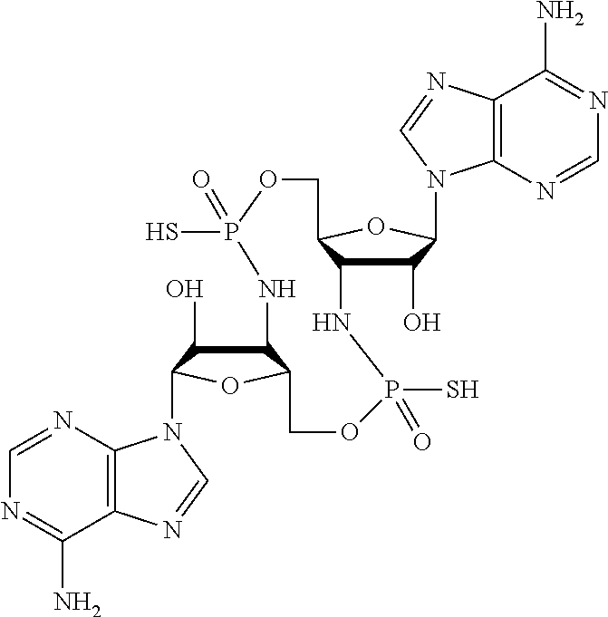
C1=NC2=C(C(N)=N1)N=CN2C1C(O)C2C(O1)COP(=O)(S)NC1C(O)C(N3C4=C(N=C3)C(N)=NC=N4)OC1COP(S)(=O)N2
